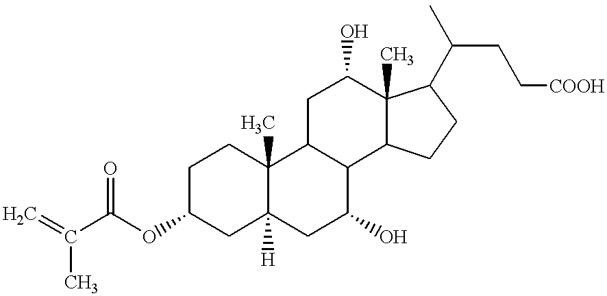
C1C(OC(C(=C)C)=O)CC2([H])C(C)(C1)C1C(C(O)C2)C2C(C)(C(O)C1)C(C(C)CC[COOH])CC2
